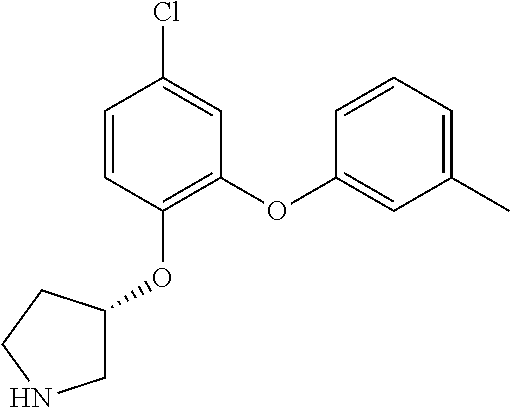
C1(OC2=C(OC3CNCC3)C=CC(Cl)=C2)=CC(C)=CC=C1
